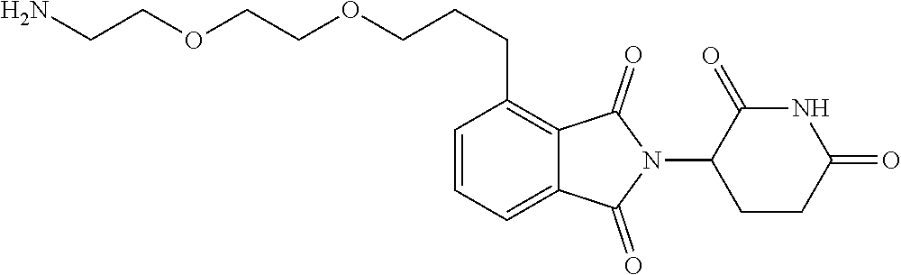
C1=CC=C2C(=C1CCCOCCOCCN)C(=O)N(C1CCC(=O)NC1=O)C2=O
